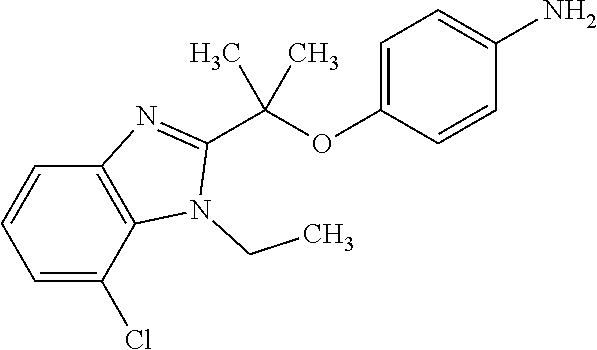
C12=C(C(Cl)=CC=C1)N(CC)C(C(OC1=CC=C(N)C=C1)(C)C)=N2
